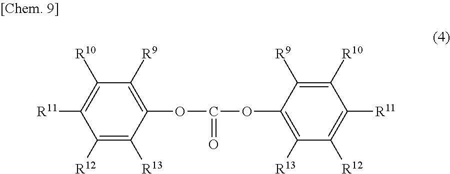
C1([R12])=C([R13])C(OC(OC2=C([R13])C([R12])=C([R11])C([R10])=C2[R9])=O)=C([R9])C([R10])=C1[R11]
